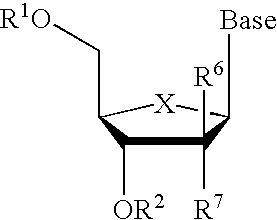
C1([R7])([R6])C([OR2])C(C[R1O])[X]C1[Base]
